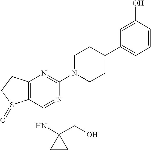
C12=C(C(NC3(CO)CC3)=NC(N3CCC(C4=CC=CC(O)=C4)CC3)=N1)S(=O)CC2
